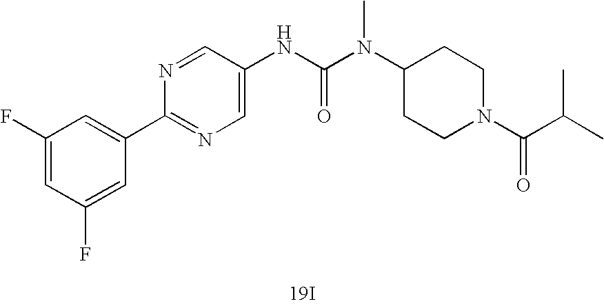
[19I].N(C(N(C1CCN(C(=O)C(C)C)CC1)C)=O)C1=CN=C(C2=CC(F)=CC(F)=C2)N=C1
